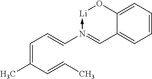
C1=CC=C2C(=C1)C=N(C=CC=C(C=CC)C)->[Li]O2
